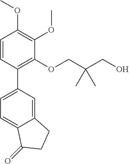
C1=CC(C2=CC=C3C(=C2)CCC3=O)=C(OCC(CO)(C)C)C(OC)=C1OC
